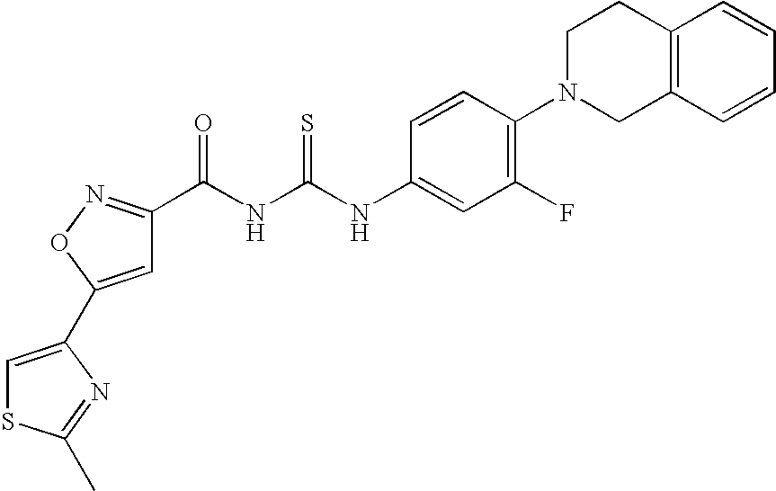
N(C(=S)NC(=O)C1=NOC(C2=CSC(C)=N2)=C1)C1=CC(F)=C(N2CC3=C(CC2)C=CC=C3)C=C1
